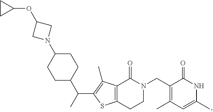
C12=C(C(C)=C(C(C3CCC(N4CC(OC5CC5)C4)CC3)C)S1)C(=O)N(CC1=C(C)C=C(C)NC1=O)CC2
